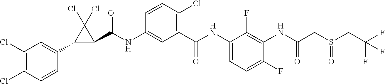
C1(C2=CC(Cl)=C(Cl)C=C2)C(C(NC2=CC(C(NC3=CC=C(F)C(NC(CS(CC(F)(F)F)=O)=O)=C3F)=O)=C(Cl)C=C2)=O)C1(Cl)Cl
